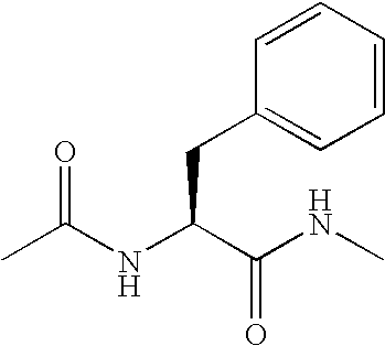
C1=CC(CC(NC(C)=O)C(NC)=O)=CC=C1
